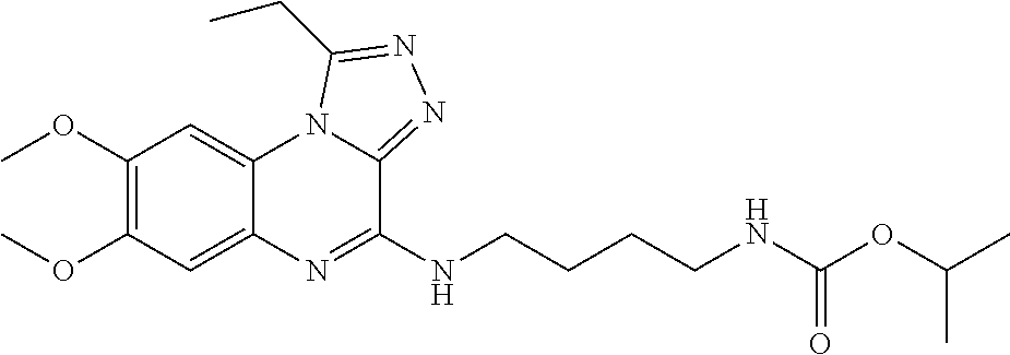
C1(OC)=C(OC)C=C2C(=C1)N1C(=NN=C1CC)C(NCCCCNC(OC(C)C)=O)=N2
